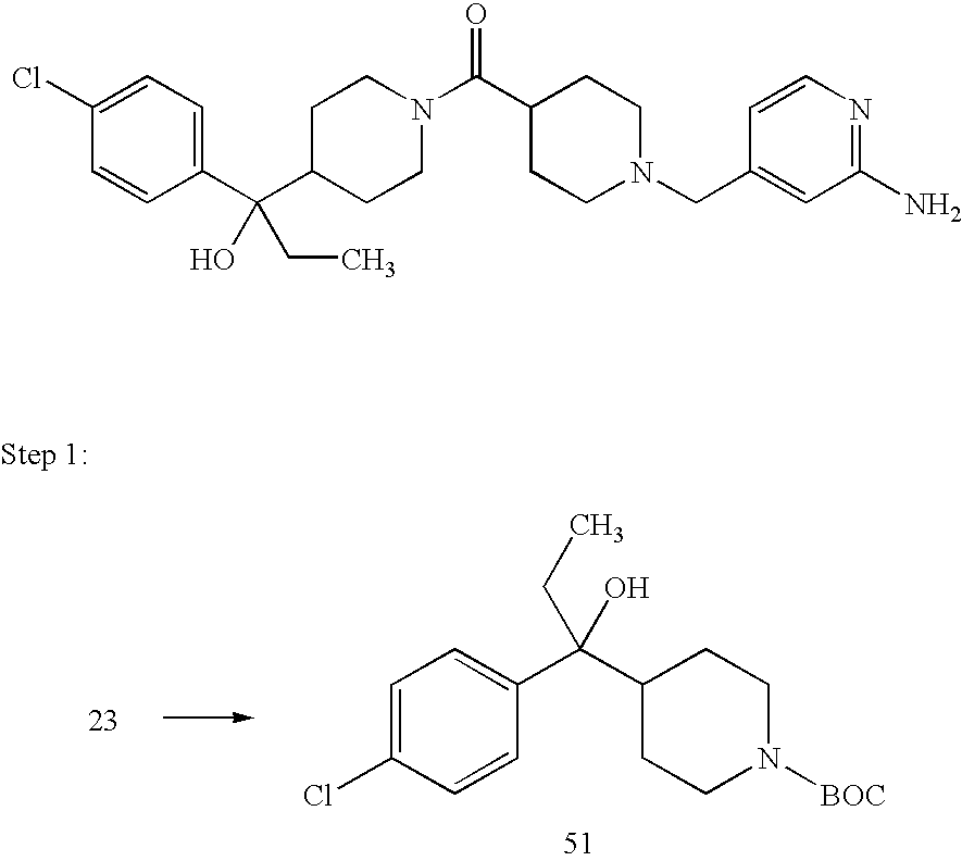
C1(C(C2=CC=C(Cl)C=C2)(CC)O)CCN([BOC])CC1.C1(C(C2=CC=C(Cl)C=C2)(O)CC)CCN(C(C2CCN(CC3=CC(N)=NC=C3)CC2)=O)CC1
